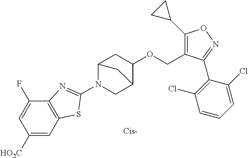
C1([HO2C])=CC2=C(C(F)=C1)N=C(N1CC3C(OCC4=C(C5CC5)ON=C4C4=C(Cl)C=CC=C4Cl)CC1C3)S2
